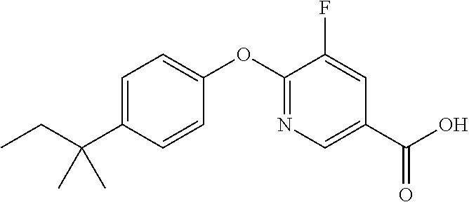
C1=C(C(CC)(C)C)C=CC(OC2=NC=C(C(O)=O)C=C2F)=C1
